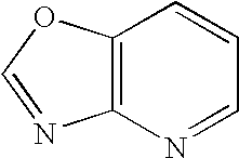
C12=C(N=CC=C1)N=CO2
